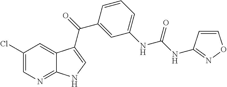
C1(Cl)=CN=C2C(=C1)C(C(=O)C1=CC(NC(NC3=NOC=C3)=O)=CC=C1)=CN2
